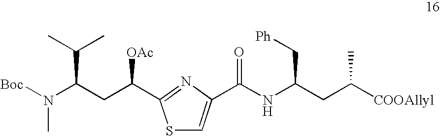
N(C(CC([COOAllyl])C)C[Ph])C(=O)C1=CSC(C(CC(N([Boc])C)C(C)C)[OAc])=N1
